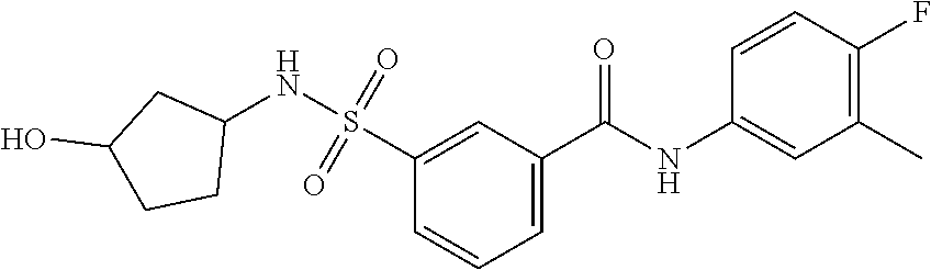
C1=C(C(NC2=CC(C)=C(F)C=C2)=O)C=C(S(=O)(=O)NC2CC(O)CC2)C=C1
